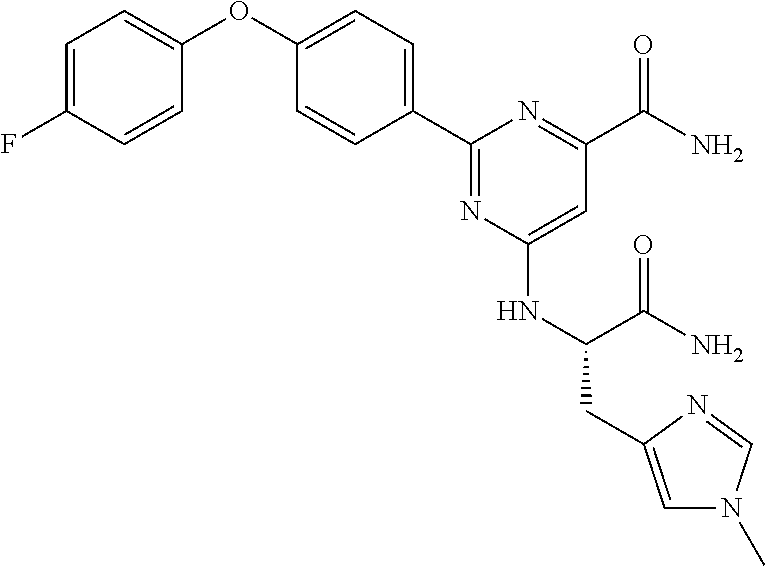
C1=C(F)C=CC(OC2=CC=C(C3=NC(NC(C(N)=O)CC4=CN(C)C=N4)=CC(C(N)=O)=N3)C=C2)=C1
